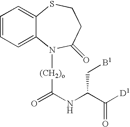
C1=CC=C2C(=C1)N([(CH2)o]C(=O)NC(C([D1])=O)C[B1])C(=O)CCS2
